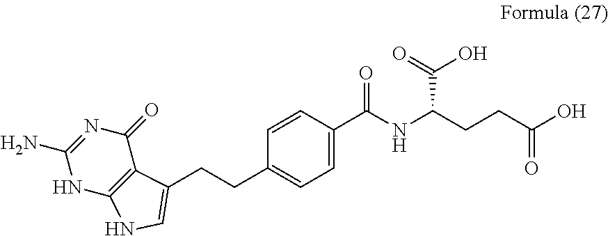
C(CC1=CC=C(C(NC(CCC(O)=O)C(=O)O)=O)C=C1)C1=CNC2=C1C(=O)N=C(N)N2
